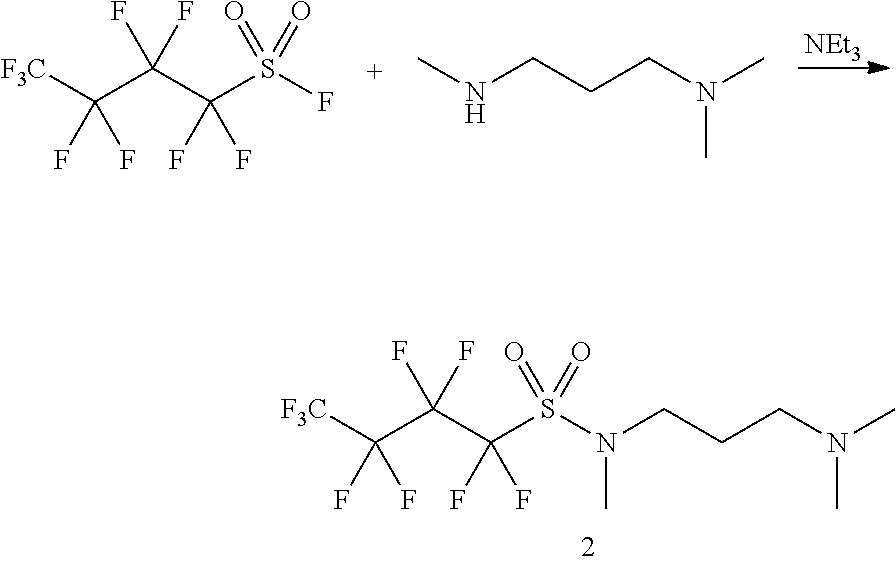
[NEt3].C(F)(F)(C([F3C])(F)F)C(F)(F)S(=O)(=O)F.CNCCCN(C)C.C(F)(F)(C([F3C])(F)F)C(F)(F)S(=O)(=O)N(CCCN(C)C)C
